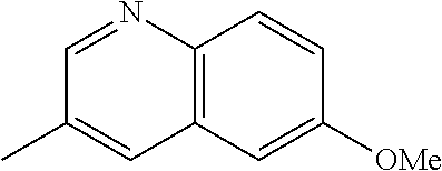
C12=C(C=C([OMe])C=C1)C=C(C)C=N2
